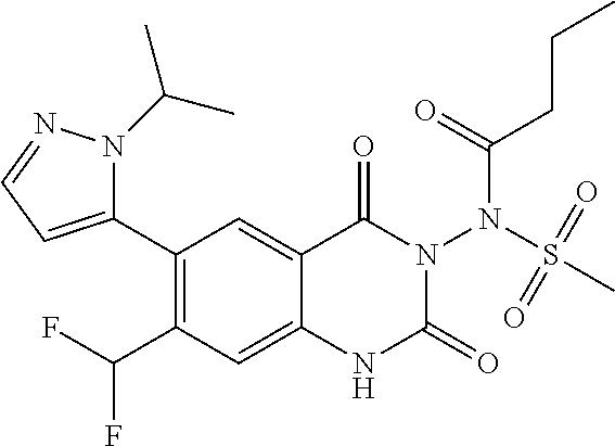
C1(C2=CC=NN2C(C)C)=C(C(F)F)C=C2C(=C1)C(=O)N(N(S(=O)(=O)C)C(=O)CCC)C(=O)N2
